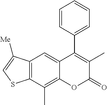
C12=C(C(C)=C3C(=C1)C(C1=CC=CC=C1)=C(C)C(=O)O3)SC=C2[Me]
